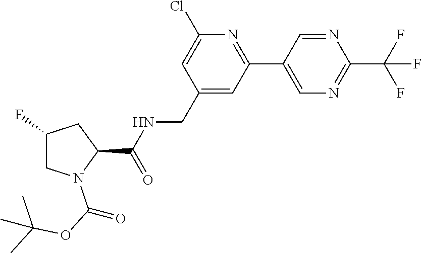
ClC1=CC(CNC(C2CC(F)CN2C(OC(C)(C)C)=O)=O)=CC(C2=CN=C(C(F)(F)F)N=C2)=N1
